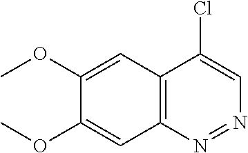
C1(OC)=CC2=C(C=C1OC)N=NC=C2Cl
